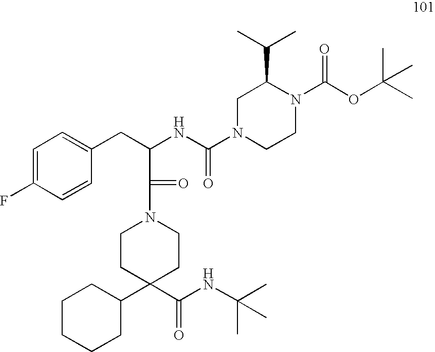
C1CCCC(C2(C(NC(C)(C)C)=O)CCN(C(=O)C(CC3=CC=C(F)C=C3)NC(N3CCN(C(OC(C)(C)C)=O)C(C(C)C)C3)=O)CC2)C1
